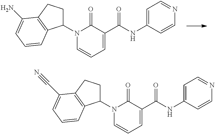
N1=CC=C(NC(C2=CC=CN(C3CCC4=C3C=CC=C4N)C2=O)=O)C=C1.N1=CC=C(NC(C2=CC=CN(C3CCC4=C3C=CC=C4C#N)C2=O)=O)C=C1
